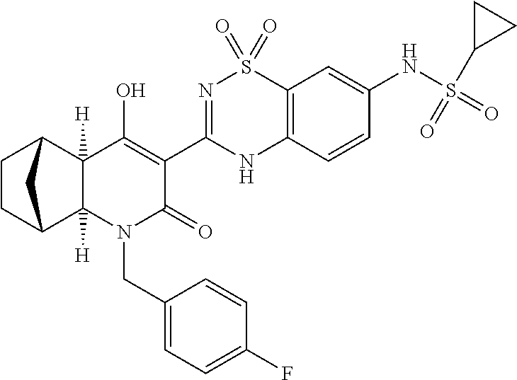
C1CC2C3([H])C([H])(C1C2)C(O)=C(C1=NS(=O)(=O)C2=C(N1)C=CC(NS(=O)(C1CC1)=O)=C2)C(=O)N3CC1=CC=C(F)C=C1
